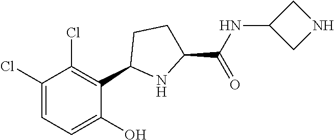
C1(Cl)=CC=C(O)C(C2NC(C(NC3CNC3)=O)CC2)=C1Cl
